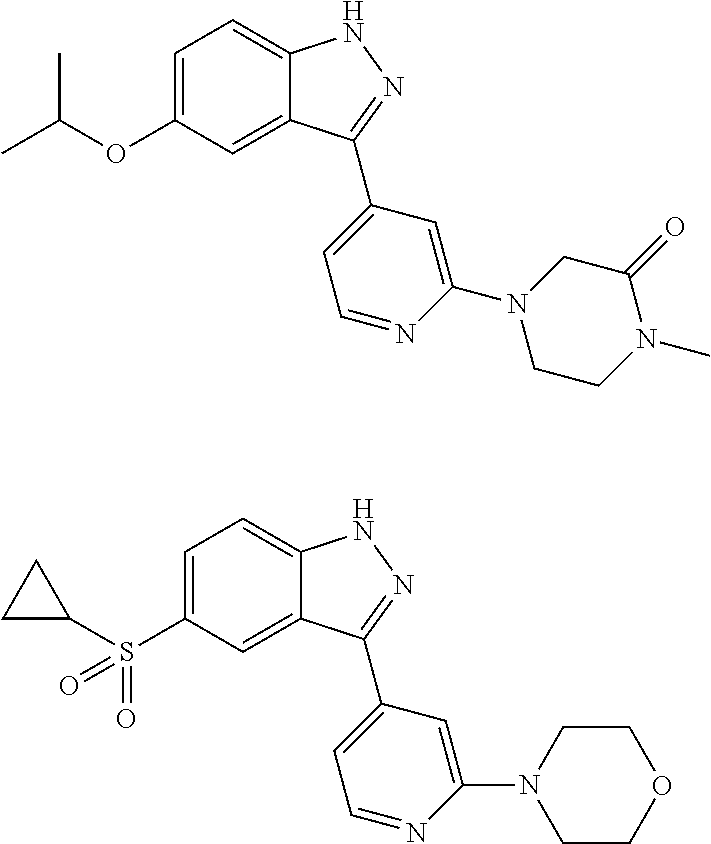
C1=C(OC(C)C)C=C2C(=C1)NN=C2C1=CC=NC(N2CC(=O)N(C)CC2)=C1.C1=C(S(C2CC2)(=O)=O)C=C2C(=C1)NN=C2C1=CC=NC(N2CCOCC2)=C1
